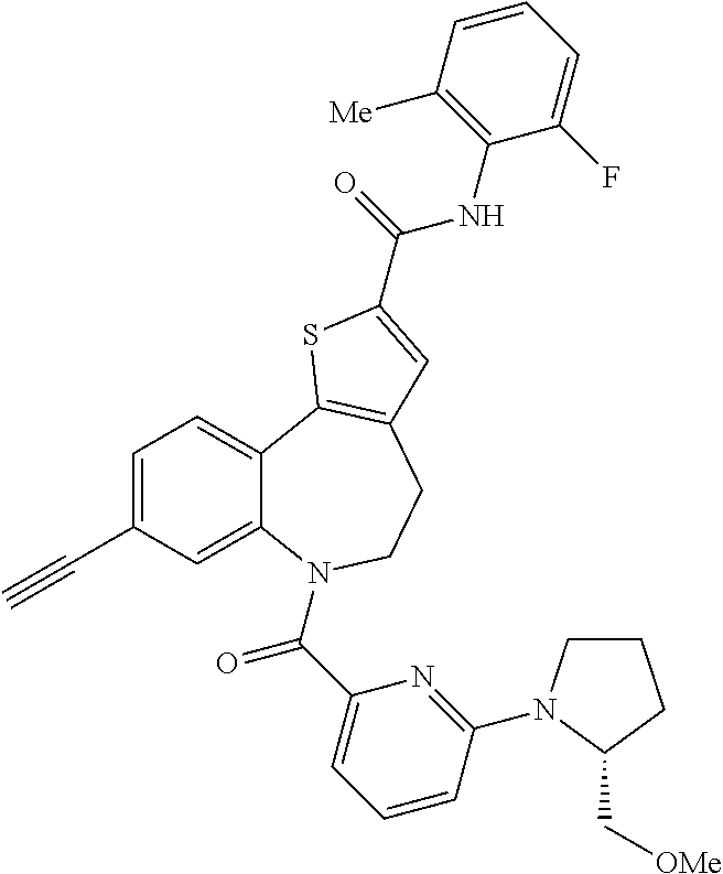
C1=C(C#C)C=C2C(=C1)C1=C(CCN2C(C2=CC=CC(N3CCCC3C[OMe])=N2)=O)C=C(C(=O)NC2=C([Me])C=CC=C2F)S1
